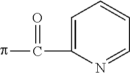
C1=C(C(p)=O)N=CC=C1
